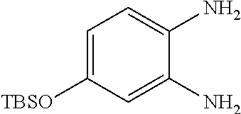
C1=C([TBSO])C=C(N)C(N)=C1
